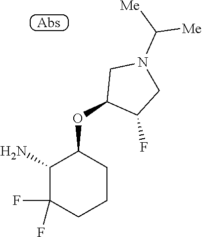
C1(N)C(OC2C(F)CN(C([Me])[Me])C2)CCCC1(F)F
